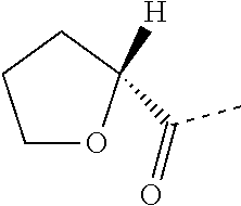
C1OC(C(=O)C)([H])CC1
